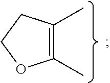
C1(C)=C(C)CCO1
